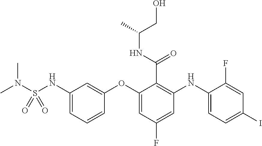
CN(S(NC1=CC=CC(OC2=CC(F)=CC(NC3=CC=C(I)C=C3F)=C2C(=O)NC(CO)C)=C1)(=O)=O)C
